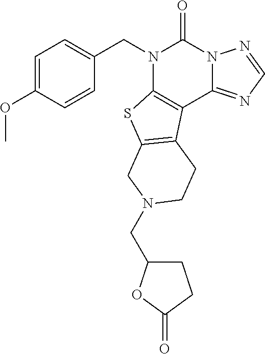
C1C(CN2CC3=C(C4=C(N(CC5=CC=C(OC)C=C5)C(=O)N5C4=NC=N5)S3)CC2)OC(=O)C1
